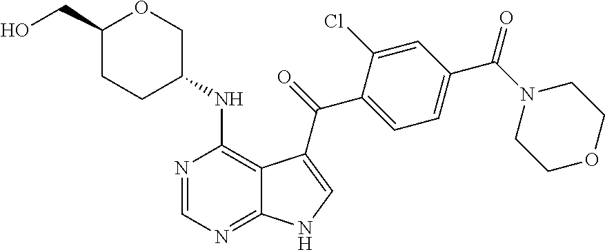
C1(C(N2CCOCC2)=O)=CC=C(C(=O)C2=CNC3=NC=NC(NC4COC(CO)CC4)=C32)C(Cl)=C1
